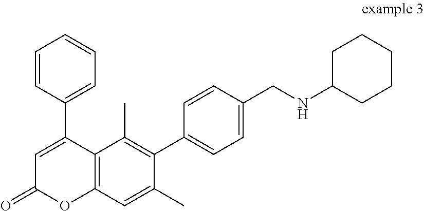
C1=C(C2=CC=CC=C2)C2=C(OC1=O)C=C(C)C(C1=CC=C(CNC3CCCCC3)C=C1)=C2C
